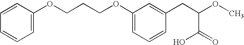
C1=C(OCCCOC2=CC=CC(CC(OC)C(=O)O)=C2)C=CC=C1
